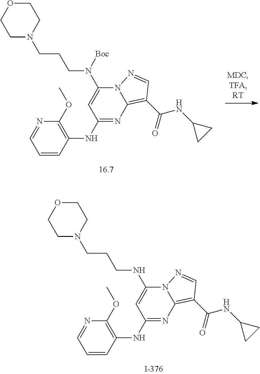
C1CN(CCCNC2=CC(NC3=C(OC)N=CC=C3)=NC3=C(C(NC4CC4)=O)C=NN23)CCO1.C1CN(CCCN(C2=CC(NC3=C(OC)N=CC=C3)=NC3=C(C(NC4CC4)=O)C=NN23)[Boc])CCO1
